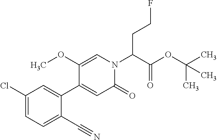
C(C(N1C=C(OC)C(C2=CC(Cl)=CC=C2C#N)=CC1=O)C(OC(C)(C)C)=O)CF
